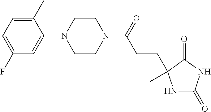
C1(C)=CC=C(F)C=C1N1CCN(C(=O)CCC2(C)NC(=O)NC2=O)CC1
